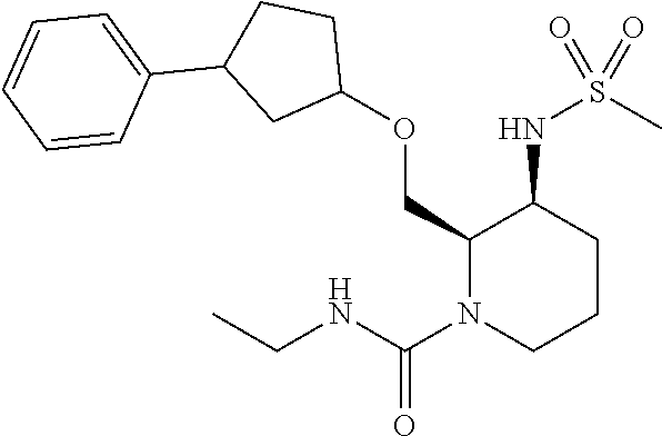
O(CC1N(C(NCC)=O)CCCC1NS(C)(=O)=O)C1CCC(C2=CC=CC=C2)C1
